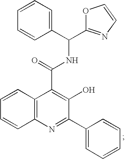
C12=C(N=C(C3=CC=CC=C3)C(O)=C1C(=O)NC(C1=CC=CC=C1)C1=NC=CO1)C=CC=C2
